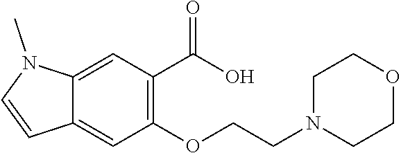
C12=CC(C(O)=O)=C(OCCN3CCOCC3)C=C1C=CN2C
